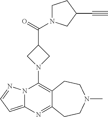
N12C(=CC=N1)N=C1C(=C2N2CC(C(=O)N3CCC(C#C)C3)C2)CCN(C)CC1
